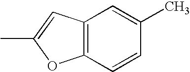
C12=C(C=CC(C)=C1)OC(C)=C2
